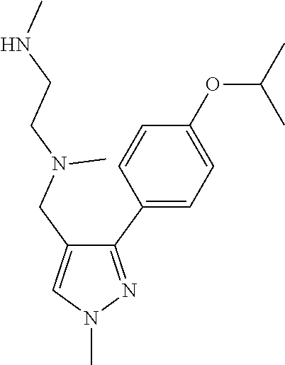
C1(C2=CC=C(OC(C)C)C=C2)=NN(C)C=C1CN(CCNC)C
